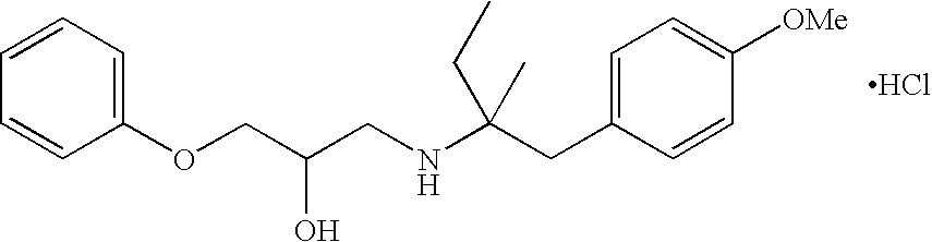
O(CC(CNC(CC1=CC=C([OMe])C=C1)(CC)C)O)C1=CC=CC=C1.Cl
